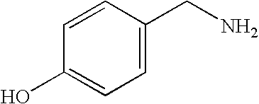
C1=CC(CN)=CC=C1O
